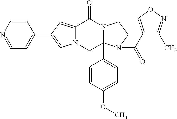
C12=CC(C3=CC=NC=C3)=CN1CC1(C3=CC=C(OC)C=C3)N(C2=O)CCN1C(C1=CON=C1C)=O
